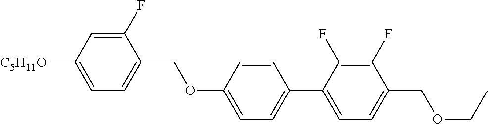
C1(F)=CC([C5H11O])=CC=C1COC1=CC=C(C2=CC=C(COCC)C(F)=C2F)C=C1
